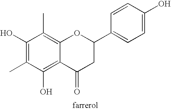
C1(O)=C(C)C(O)=C2C(=C1C)OC(C1=CC=C(O)C=C1)CC2=O
